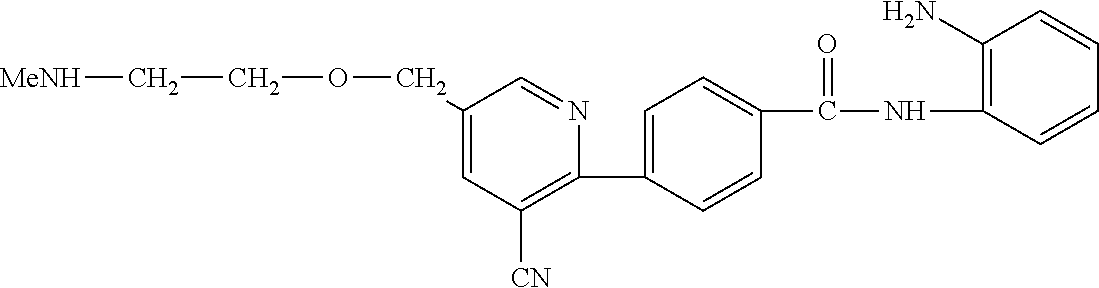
C1(C2=CC=C(C(NC3=C(N)C=CC=C3)=O)C=C2)=C([CN])C=C(COCC[MeNH])C=N1
